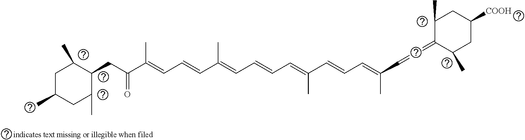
C1C(C)CC(C)C(CC(C(=CC=CC(=CC=CC=C(C=CC=C(C=C=C2C(C)CC([COOH])CC2C)C)C)C)C)=O)C1C
